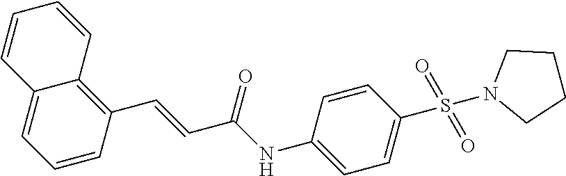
C12=CC=CC(C=CC(NC3=CC=C(S(=O)(=O)N4CCCC4)C=C3)=O)=C1C=CC=C2
